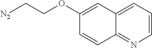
C1(OCC[N2])=CC2=CC=CN=C2C=C1
